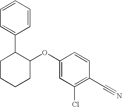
C1CCCC(OC2=CC(Cl)=C(C#N)C=C2)C1C1=CC=CC=C1
